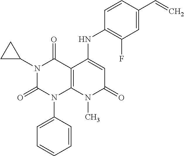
C1(NC2=CC(=O)N(C)C3=C2C(=O)N(C2CC2)C(=O)N3C2=CC=CC=C2)=C(F)C=C(C=C)C=C1
